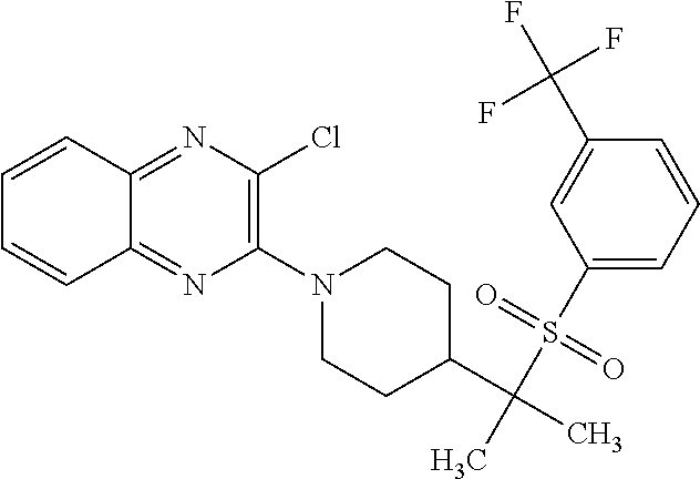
C1(N2CCC(C(C)(S(C3=CC=CC(C(F)(F)F)=C3)(=O)=O)C)CC2)=C(Cl)N=C2C(=N1)C=CC=C2
